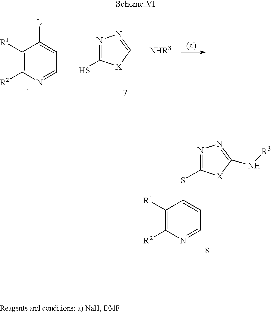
C1([R1])=C([R2])N=CC=C1[L].SC1=NN=C([NHR3])[X]1.C1([R1])=C([R2])N=CC=C1SC1=NN=C(N[R3])[X]1
